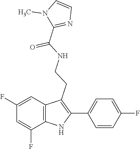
N1(C)C=CN=C1C(NCCC1=C(C2=CC=C(F)C=C2)NC2=C1C=C(F)C=C2F)=O
